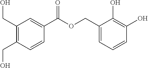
C1(CO)=C(CO)C=CC(C(=O)OCC2=CC=CC(O)=C2O)=C1
